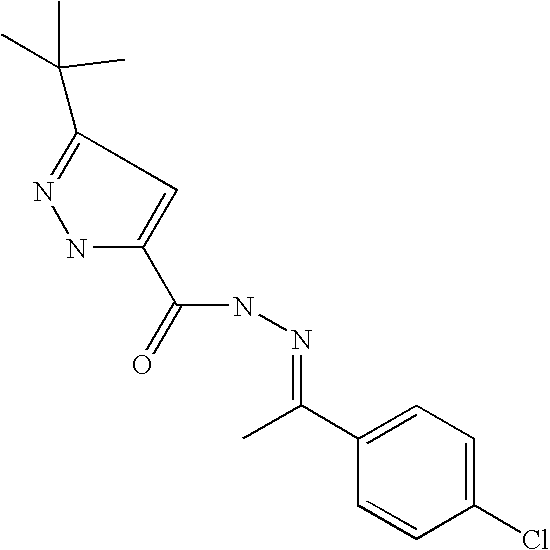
C1(Cl)=CC=C(C(C)=NNC(=O)C2=CC(C(C)(C)C)=NN2)C=C1
